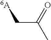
[6A]CC(C)=O
